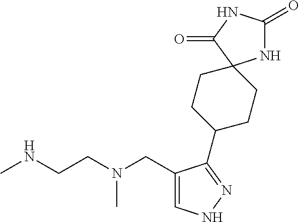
CNCCN(CC1=CNN=C1C1CCC2(CC1)NC(=O)NC2=O)C
